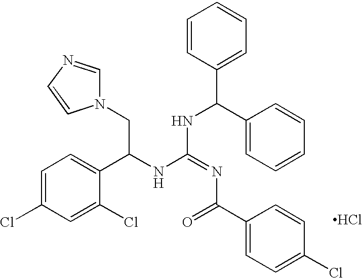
N1(CC(NC(=NC(C2=CC=C(Cl)C=C2)=O)NC(C2=CC=CC=C2)C2=CC=CC=C2)C2=CC=C(Cl)C=C2Cl)C=NC=C1.Cl
